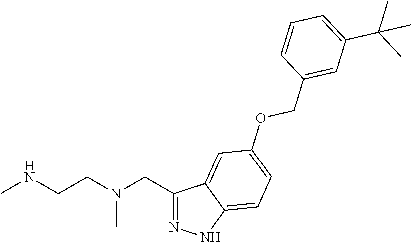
C1(CN(CCNC)C)=NNC2=CC=C(OCC3=CC(C(C)(C)C)=CC=C3)C=C12
